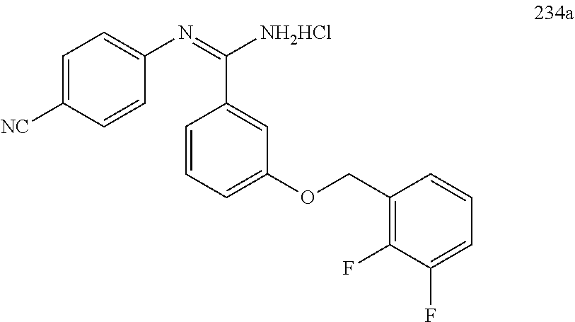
C1(COC2=CC=CC(C(=NC3=CC=C([NC])C=C3)[NH2HCl])=C2)=C(F)C(F)=CC=C1
